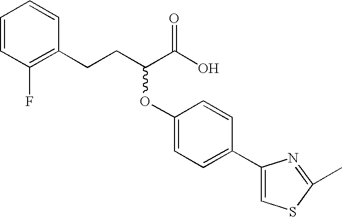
C1(CCC(C(O)=O)OC2=CC=C(C3=CSC(C)=N3)C=C2)=C(F)C=CC=C1
